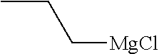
CCC[MgCl]
